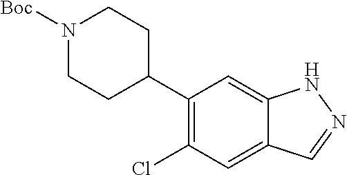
N1([Boc])CCC(C2=C(Cl)C=C3C(=C2)NN=C3)CC1
